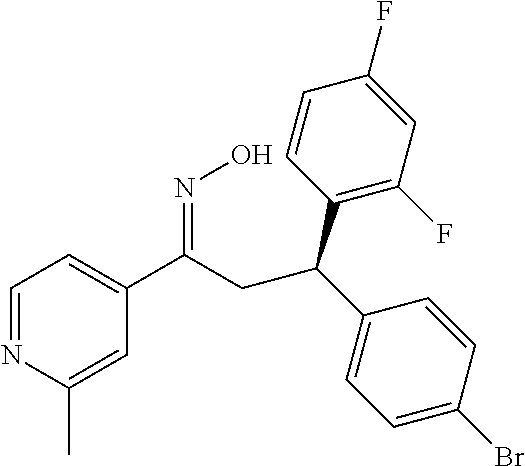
C1=NC(C)=CC(C(=NO)CC(C2=C(F)C=C(F)C=C2)C2=CC=C(Br)C=C2)=C1
